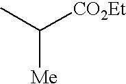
CC([CO2Et])[Me]
